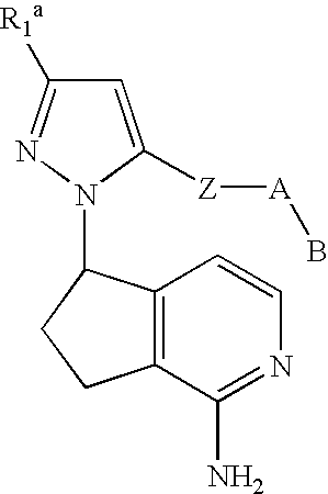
C1=C([Z][A]B)N(C2C3=C(CC2)C(N)=NC=C3)N=C1[R1a]
